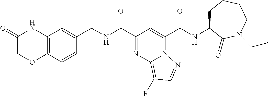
N1=C(C(=O)NCC2=CC3=C(C=C2)OCC(=O)N3)C=C(C(=O)NC2CCCCN(CC)C2=O)N2C1=C(F)C=N2
